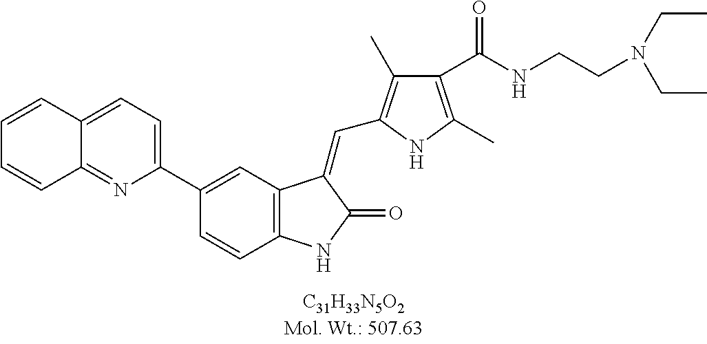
C1(C2=CC3=C(C=C2)NC(=O)C3=CC2=C(C)C(C(NCCN(CC)CC)=O)=C(C)N2)=CC=C2C(=N1)C=CC=C2
